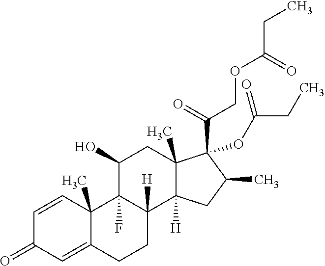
C1=CC2(C)C(=CC1=O)CCC1([H])C2(F)C(O)CC2(C)C1([H])CC(C)C2(C(=O)COC(CC)=O)OC(CC)=O
